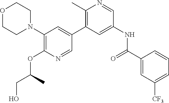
O1CCN(C2=C(OC(CO)C)N=CC(C3=C(C)N=CC(NC(=O)C4=CC([CF3])=CC=C4)=C3)=C2)CC1
